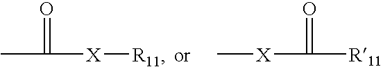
[R11]C([X]C)=O.[R11][X]C(C)=O
